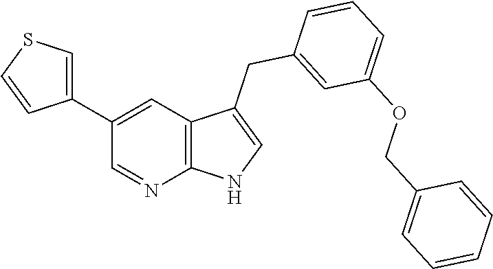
C1(C2=CSC=C2)=CC2=C(N=C1)NC=C2CC1=CC(OCC2=CC=CC=C2)=CC=C1
